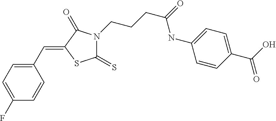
C1=C(F)C=CC(C=C2SC(=S)N(CCCC(=O)NC3=CC=C(C(O)=O)C=C3)C2=O)=C1
